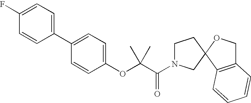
C1(C2=CC=C(F)C=C2)=CC=C(OC(C(N2CCC3(C2)C2=C(CO3)C=CC=C2)=O)(C)C)C=C1
